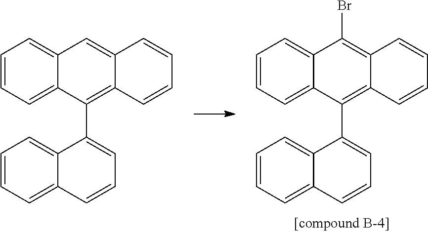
C1=CC=C2C(=C1)C(Br)=C1C(=C2C2=CC=CC3=CC=CC=C32)C=CC=C1.C1=CC=C2C(=C1)C=C1C(=C2C2=CC=CC3=CC=CC=C32)C=CC=C1
